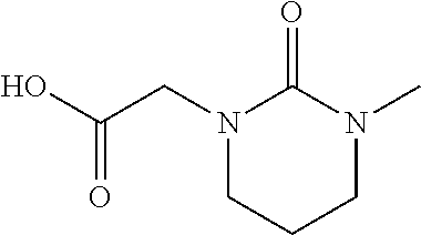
N1(CC(O)=O)CCCN(C)C1=O
